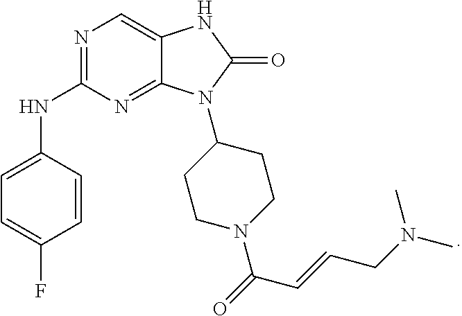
C1=CC(NC2=NC=C3C(=N2)N(C2CCN(C(=O)C=CCN(C)C)CC2)C(=O)N3)=CC=C1F
